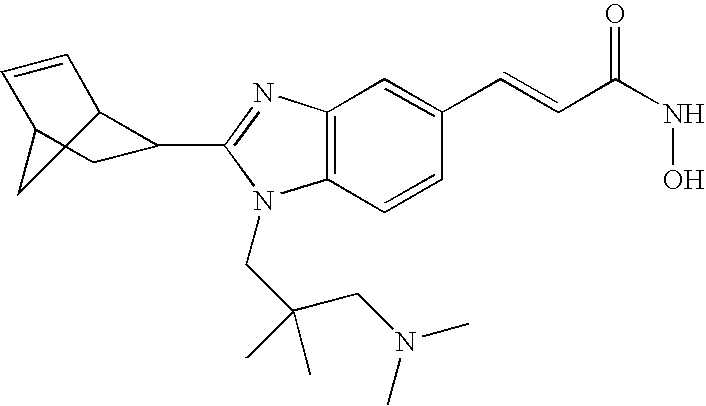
C12=C(N=C(C3C4C=CC(C3)C4)N1CC(CN(C)C)(C)C)C=C(C=CC(NO)=O)C=C2
